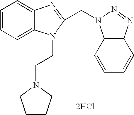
[2HCl].C1=CC=C2C(=C1)N=C(CN1C3=C(N=N1)C=CC=C3)N2CCN1CCCC1
